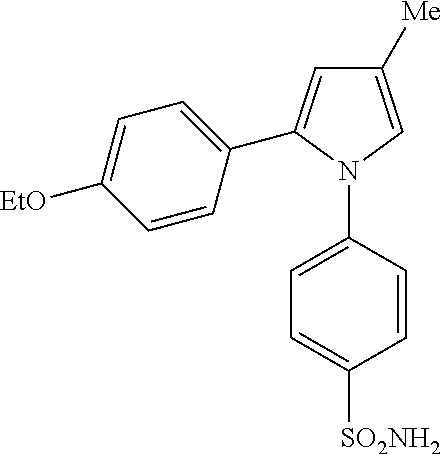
C1([Me])=CN(C2=CC=C([SO2NH2])C=C2)C(C2=CC=C([EtO])C=C2)=C1
